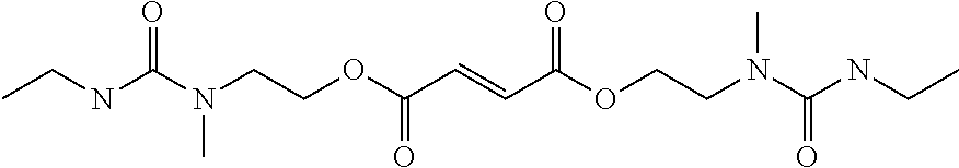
CCNC(N(CCOC(C=CC(OCCN(C)C(NCC)=O)=O)=O)C)=O
